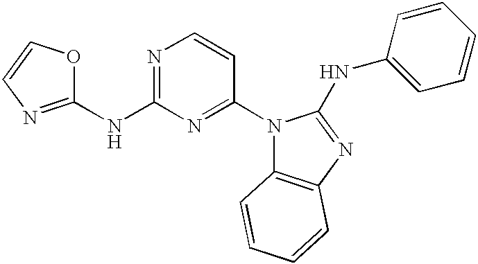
C1(NC2=NC=CC(N3C4=C(N=C3NC3=CC=CC=C3)C=CC=C4)=N2)=NC=CO1
